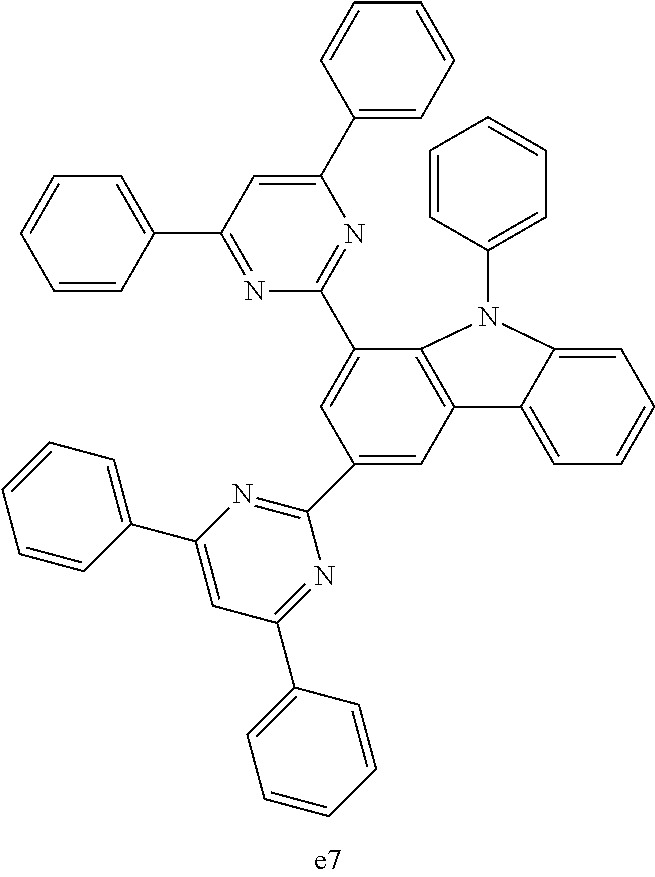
C1=C(C2=NC(C3=CC=CC=C3)=CC(C3=CC=CC=C3)=N2)C=C(C2=NC(C3=CC=CC=C3)=CC(C3=CC=CC=C3)=N2)C2=C1C1=CC=CC=C1N2C1=CC=CC=C1
